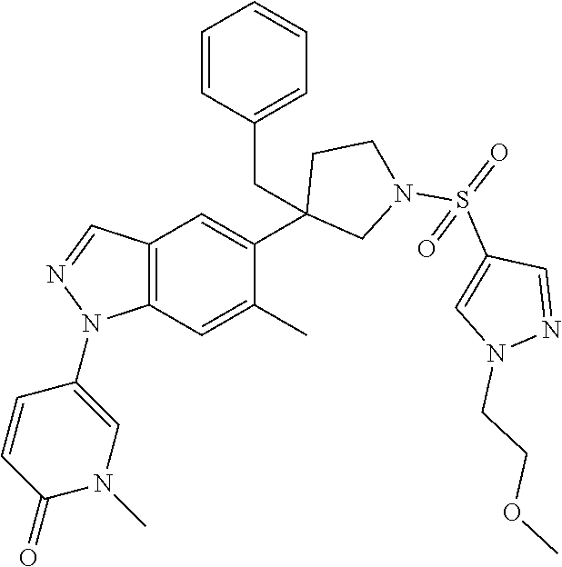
C1(C2=CC3=C(C=C2C)N(C2=CN(C)C(=O)C=C2)N=C3)(CC2=CC=CC=C2)CN(S(=O)(C2=CN(CCOC)N=C2)=O)CC1
